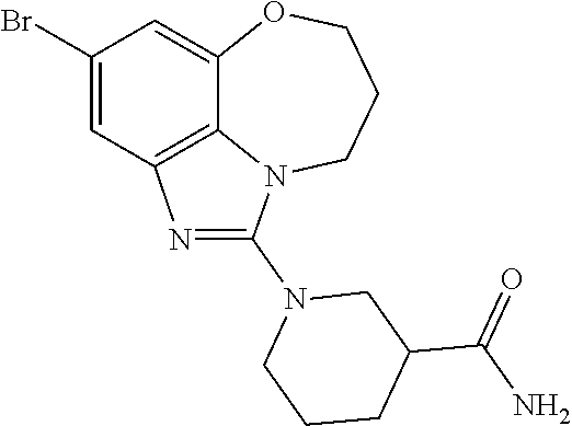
C1(Br)=CC2=C3C(=C1)OCCCN3C(N1CCCC(C(N)=O)C1)=N2
